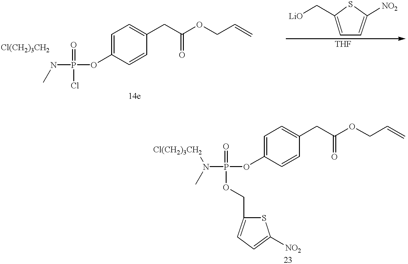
[Cl(CH2)3CH2].N(C)P(OC1=CC=C(CC(=O)OCC=C)C=C1)(=O)Cl.[LiO]CC1=CC=C([NO2])S1.[Cl(CH2)3CH2]N(C)P(OC1=CC=C(CC(=O)OCC=C)C=C1)(=O)OCC1=CC=C([NO2])S1
